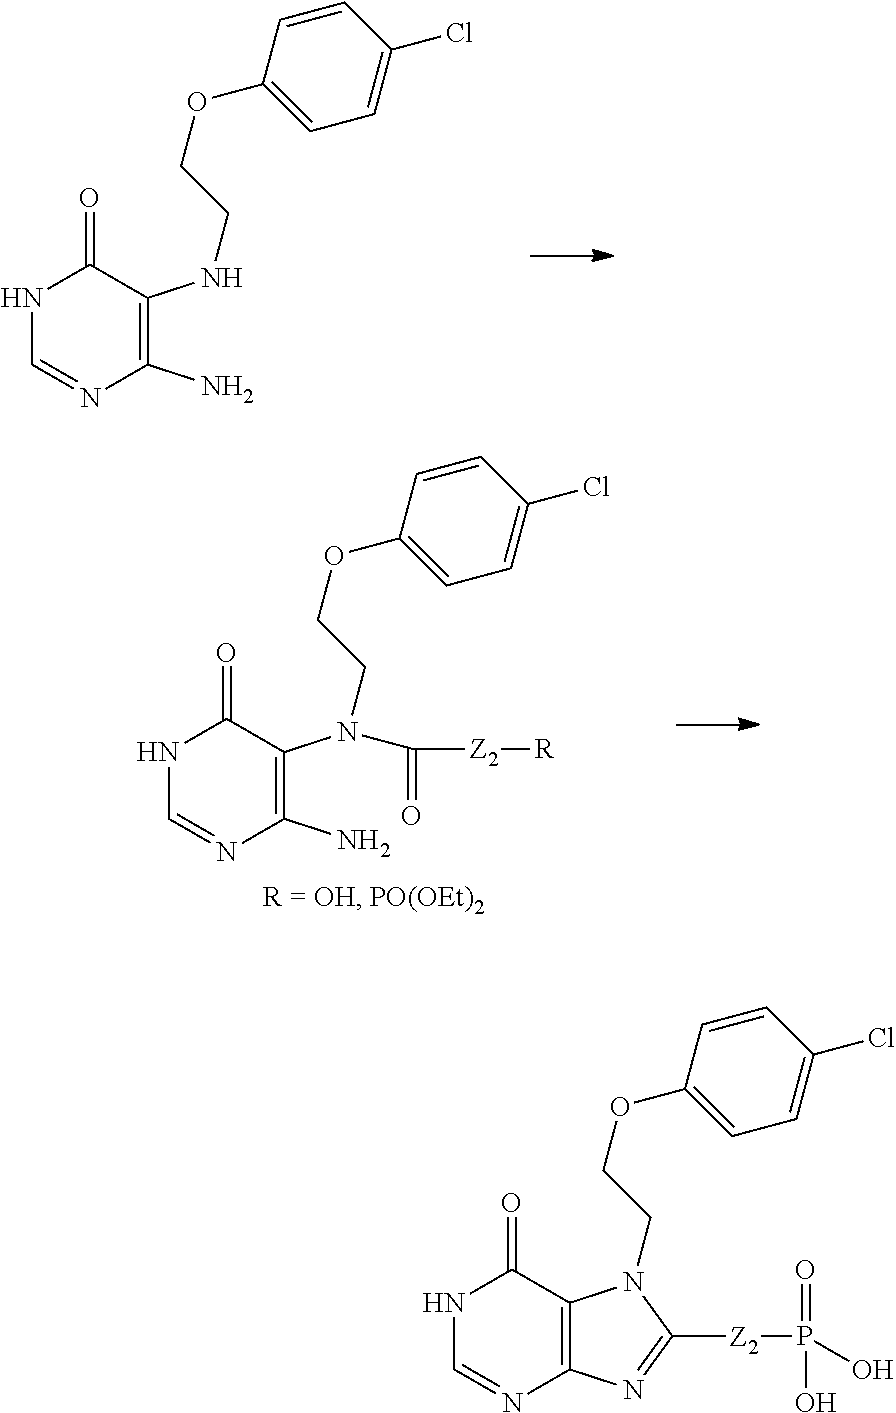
C1(N)=C(NCCOC2=CC=C(Cl)C=C2)C(=O)NC=N1.C1(N)=C(N(CCOC2=CC=C(Cl)C=C2)C([Z2][R])=O)C(=O)NC=N1.C12=C(C(=O)NC=N1)N(CCOC1=CC=C(Cl)C=C1)C([Z2]P(O)(O)=O)=N2
